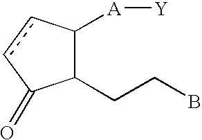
C1(CCB)C([A][Y])ccC1=O
